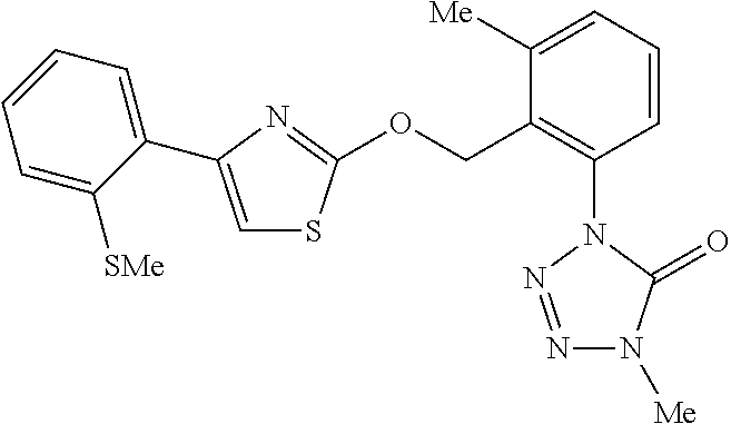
C1([Me])=CC=CC(N2N=NN([Me])C2=O)=C1COC1=NC(C2=CC=CC=C2[SMe])=CS1
